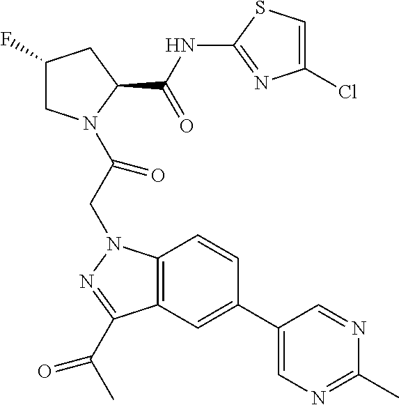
C1(F)CN(C(CN2C3=C(C(C(C)=O)=N2)C=C(C2=CN=C(C)N=C2)C=C3)=O)C(C(NC2=NC(Cl)=CS2)=O)C1
